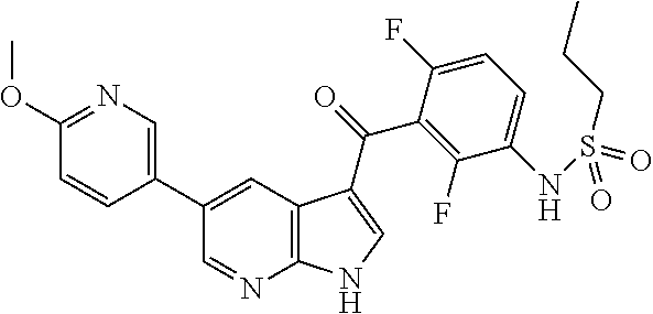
C1(OC)=NC=C(C2=CC3=C(N=C2)NC=C3C(C2=C(F)C(NS(=O)(CCC)=O)=CC=C2F)=O)C=C1
